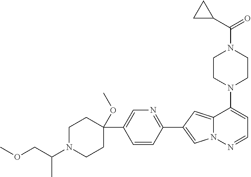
N1(C2=CC=NN3C2=CC(C2=NC=C(C4(OC)CCN(C(C)COC)CC4)C=C2)=C3)CCN(C(=O)C2CC2)CC1
